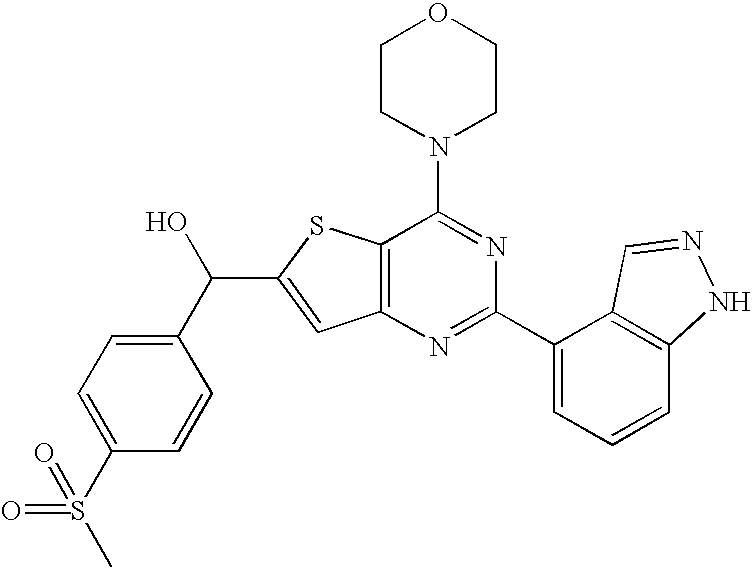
C1CN(C2=NC(C3=CC=CC4=C3C=NN4)=NC3=C2SC(C(C2=CC=C(S(C)(=O)=O)C=C2)O)=C3)CCO1
